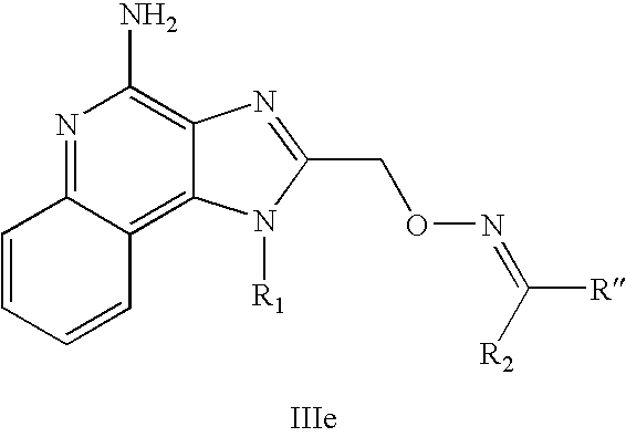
N1=C2C(=C3C(=C1N)N=C(CON=C([R])[R2])N3[R1])C=CC=C2
